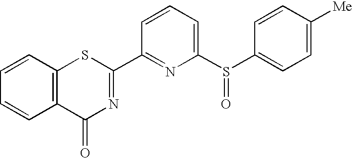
C1=CC2=C(C=C1)C(=O)N=C(C1=NC(S(C3=CC=C([Me])C=C3)=O)=CC=C1)S2
